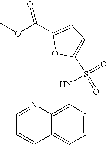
C1=NC2=C(NS(=O)(=O)C3=CC=C(C(OC)=O)O3)C=CC=C2C=C1
